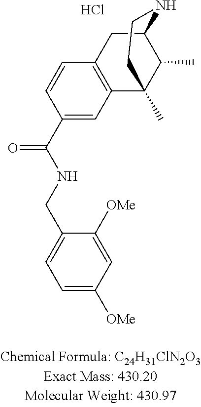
C1C2=C(C3(C)C(C)C1NCC3)C=C(C(NCC1=CC=C([OMe])C=C1[OMe])=O)C=C2.Cl
